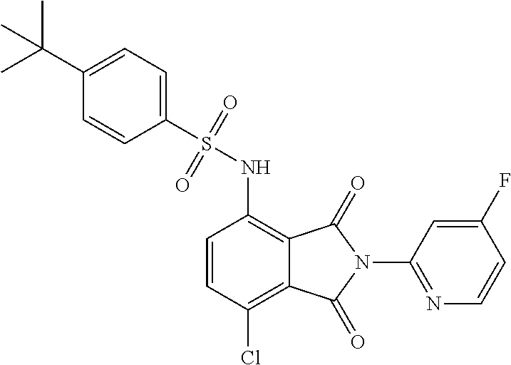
C1=CC(Cl)=C2C(=C1NS(=O)(=O)C1=CC=C(C(C)(C)C)C=C1)C(=O)N(C1=NC=CC(F)=C1)C2=O
